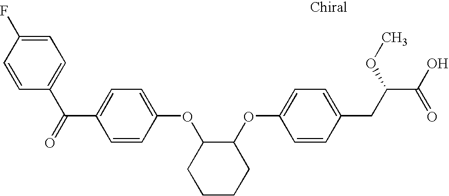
C1=C(F)C=CC(C(=O)C2=CC=C(OC3CCCCC3OC3=CC=C(CC(C(=O)O)OC)C=C3)C=C2)=C1
